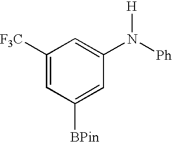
C1([F3C])=CC([BPin])=CC(N([Ph])[H])=C1
